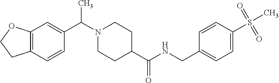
N1(C(C2=CC3=C(C=C2)CCO3)C)CCC(C(NCC2=CC=C(S(C)(=O)=O)C=C2)=O)CC1
